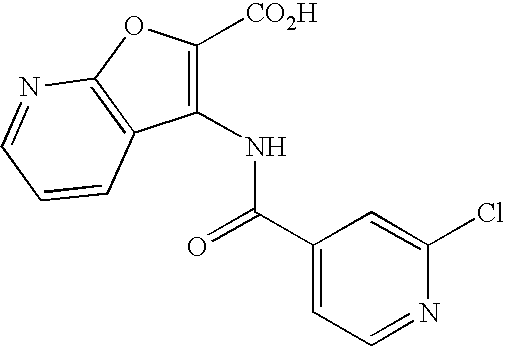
C1(NC(C2=CC=NC(Cl)=C2)=O)=C([CO2H])OC2=C1C=CC=N2
